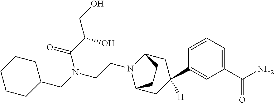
C1(CN(CCN2C3CC(C4=CC(C(=O)N)=CC=C4)([H])CC2CC3)C(=O)C(O)CO)CCCCC1
